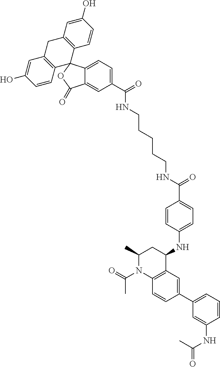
C1(C(=O)NCCCCCNC(C2=CC=C(NC3CC(C)N(C(=O)C)C4=C3C=C(C3=CC=CC(NC(=O)C)=C3)C=C4)C=C2)=O)=CC=C2C(=C1)C(=O)OC21C2=C(CC3=C1C=CC(O)=C3)C=C(O)C=C2
